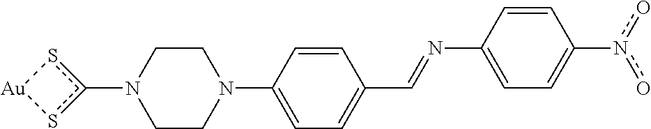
C1CN(C2=CC=C(C=NC3=CC=C(n(o)o)C=C3)C=C2)CCN1c1s[Au]s1
